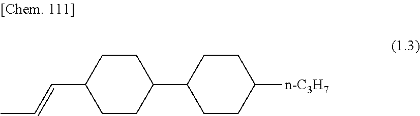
CC=CC1CCC(C2CCC([n-C3H7])CC2)CC1
